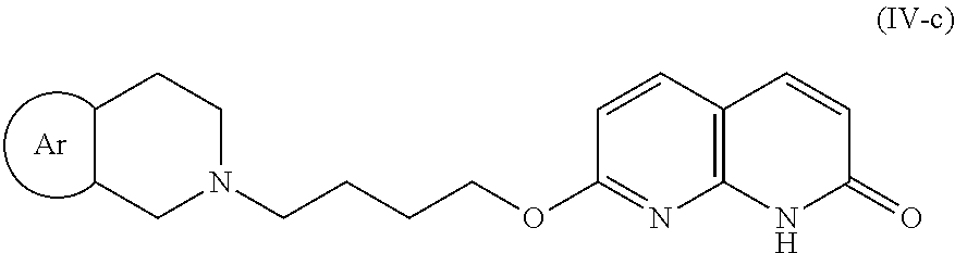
C1CCN(CCCCOC2=NC3=C(C=C2)C=CC(=O)N3)CC1.[Ar]
